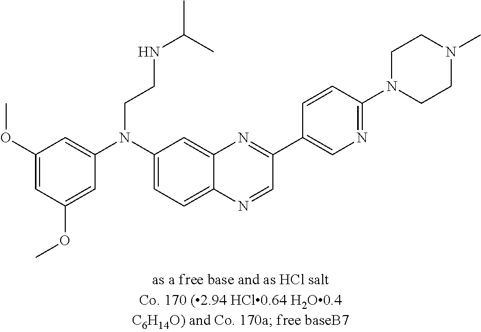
C1(OC)=CC(OC)=CC(N(C2=CC=C3C(=C2)N=C(C2=CN=C(N4CCN(C)CC4)C=C2)C=N3)CCNC(C)C)=C1
